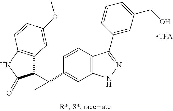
C1(C2C3(C2)C2=C(NC3=O)C=CC(OC)=C2)=CC2=C(C=C1)C(C1=CC(CO)=CC=C1)=NN2
